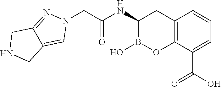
C12=C(C(C(O)=O)=CC=C1)OB(O)C(NC(CN1N=C3C(=C1)CNC3)=O)C2
